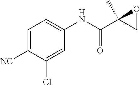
C1=C([NC])C(Cl)=CC(NC(C2(C)CO2)=O)=C1
